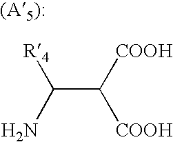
C(C([COOH])[COOH])([R4])N
